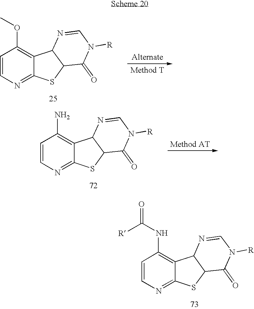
C1=CN=C2C(=C1OC)C1C(S2)C(=O)N([R])C=N1.C1=CN=C2C(=C1N)C1C(S2)C(=O)N([R])C=N1.C1=CN=C2C(=C1NC([R])=O)C1C(S2)C(=O)N([R])C=N1
